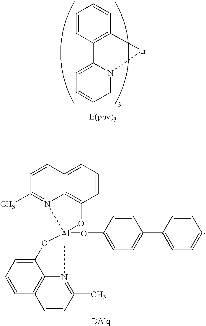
C1=CC2=C(C=C1)[Ir]N1=CC=CC=C21.C1=CC=C2C3=C1O[Al]1(OC4=CC=C(C5=CC=CC=C5)C=C4)(N3=C(C)C=C2)OC2=CC=CC3=C2N1=C(C)C=C3
